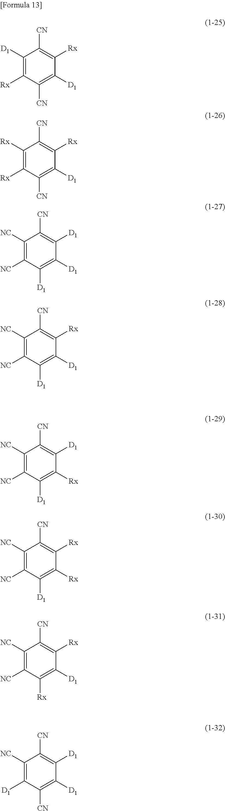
C1([Rx])=C([Rx])C([CN])=C([D1])C([Rx])=C1[CN].C1([NC])=C([NC])C([D1])=C([D1])C([Rx])=C1[CN].C1([NC])=C([NC])C([D1])=C([D1])C([D1])=C1[CN].C1([NC])=C([NC])C([D1])=C([Rx])C([D1])=C1[CN].C1([NC])=C([NC])C([D1])=C([Rx])C([Rx])=C1[CN].C1([NC])=C([NC])C([Rx])=C([D1])C([Rx])=C1[CN].C1([NC])=C([D1])C([CN])=C([D1])C([D1])=C1[CN].C1([D1])=C([Rx])C([CN])=C([D1])C([Rx])=C1[CN]
